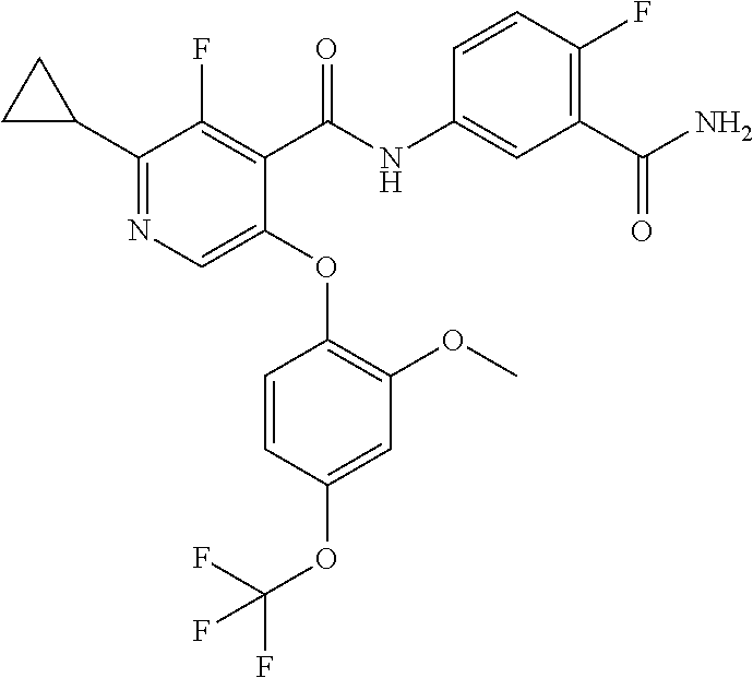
C1(OC2=C(OC)C=C(OC(F)(F)F)C=C2)=CN=C(C2CC2)C(F)=C1C(NC1=CC(C(N)=O)=C(F)C=C1)=O
